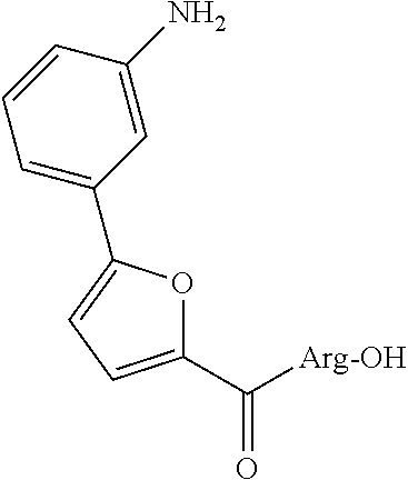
C1(C([Arg-OH])=O)=CC=C(C2=CC=CC(N)=C2)O1
